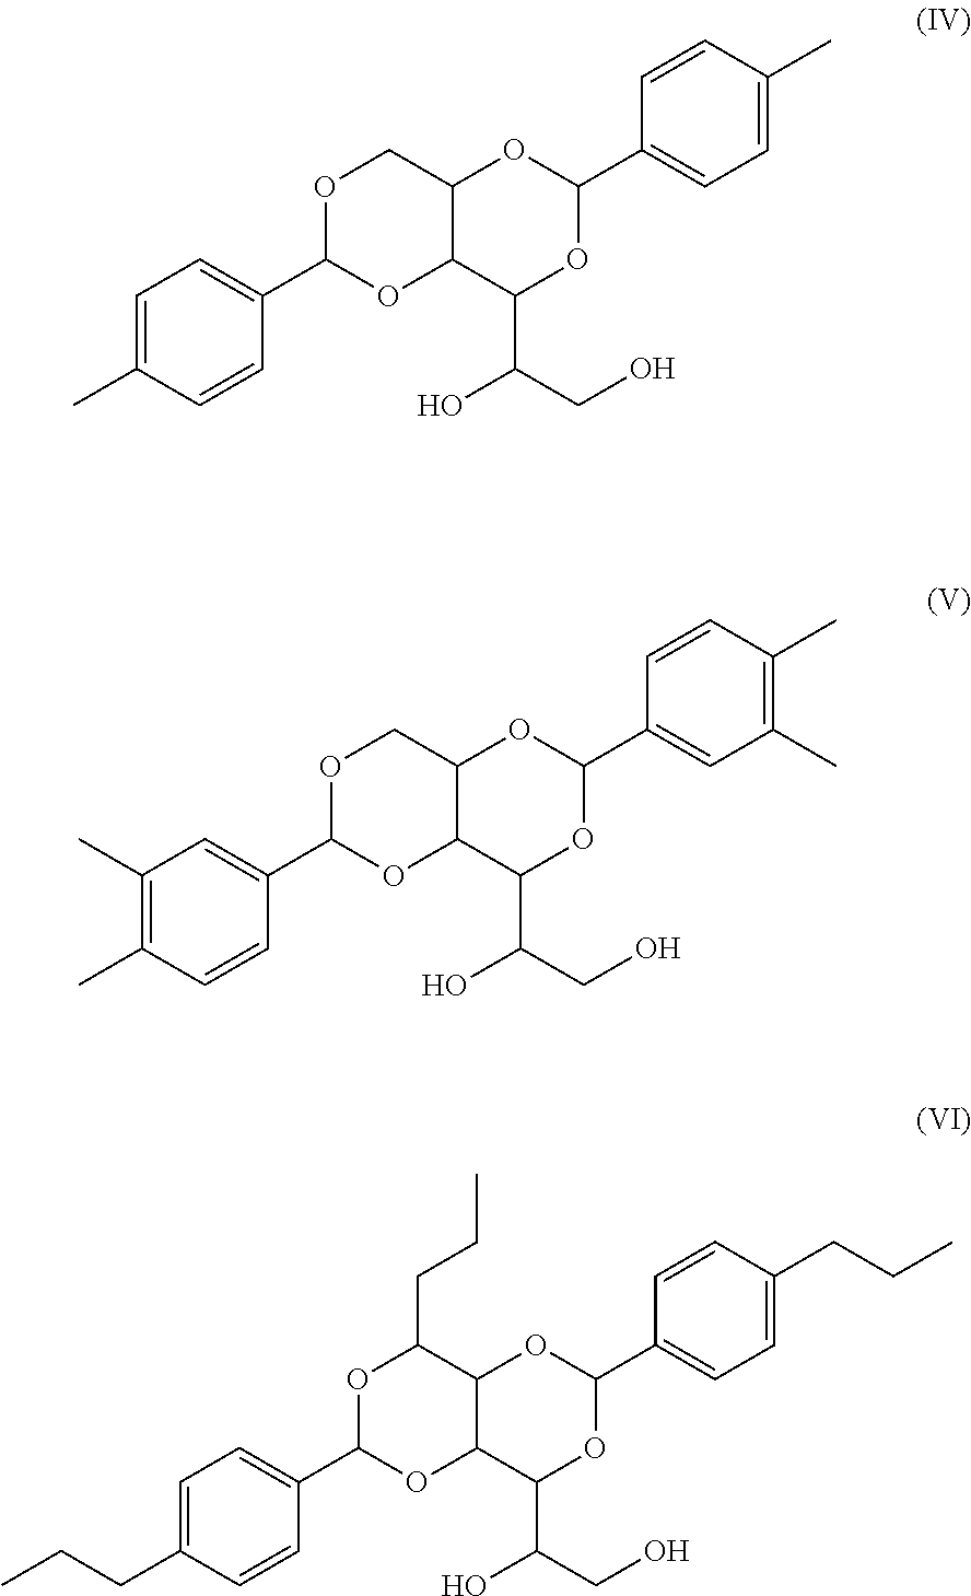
C1=C(C)C=CC(C2OC3C(CO2)OC(C2=CC=C(C)C=C2)OC3C(CO)O)=C1.C1(C)=C(C)C=CC(C2OC3C(CO2)OC(C2=CC(C)=C(C)C=C2)OC3C(CO)O)=C1.C1=C(CCC)C=CC(C2OC3C(C(CCC)O2)OC(C2=CC=C(CCC)C=C2)OC3C(CO)O)=C1
